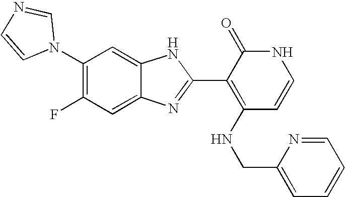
C1=C2C(=CC(N3C=NC=C3)=C1F)NC(C1=C(NCC3=CC=CC=N3)C=CNC1=O)=N2
